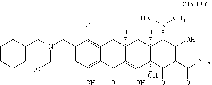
C1=C(CN(CC2CCCCC2)CC)C(Cl)=C2C(=C1O)C(=O)C1=C(O)C3(O)C([H])(CC1([H])C2)C(N(C)C)C(O)=C(C(N)=O)C3=O
